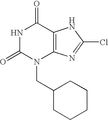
N1C(=O)N(CC2CCCCC2)C2=C(C1=O)NC(Cl)=N2
